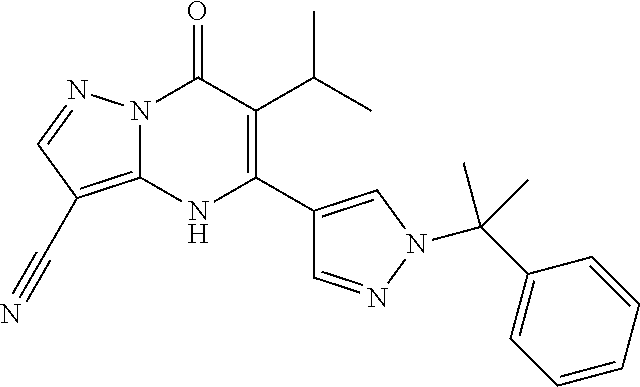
N12C(=C(C#N)C=N1)NC(C1=CN(C(C3=CC=CC=C3)(C)C)N=C1)=C(C(C)C)C2=O
